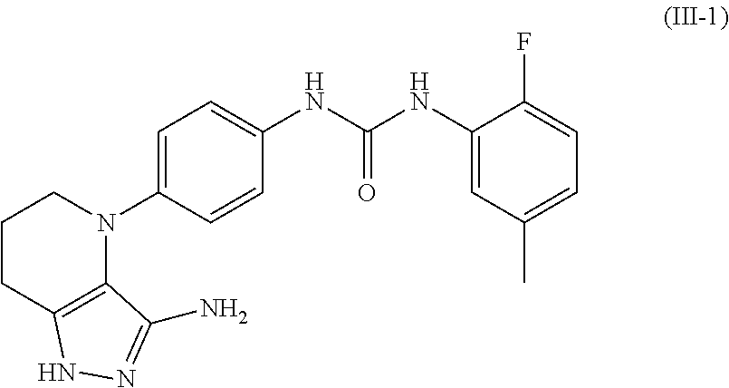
C1CC2=C(N(C3=CC=C(NC(NC4=CC(C)=CC=C4F)=O)C=C3)C1)C(N)=NN2
